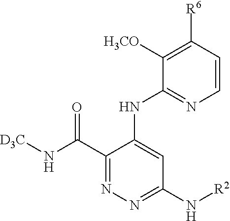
C1([R6])=C([H3CO])C(NC2=CC(N[R2])=NN=C2C(N[D3C])=O)=NC=C1
